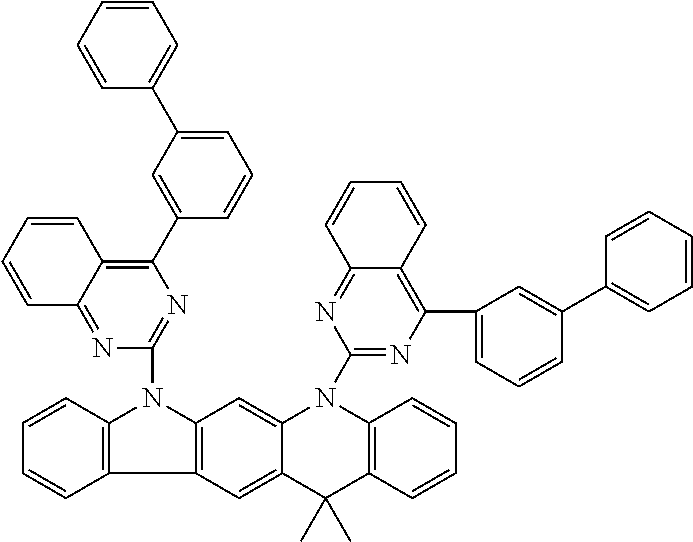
C12=C(C3=C(N1C1=NC(C4=CC(C5=CC=CC=C5)=CC=C4)=C4C(=N1)C=CC=C4)C=C1C(=C3)C(C)(C)C3=C(N1C1=NC(C4=CC=CC(C5=CC=CC=C5)=C4)=C4C(=N1)C=CC=C4)C=CC=C3)C=CC=C2
